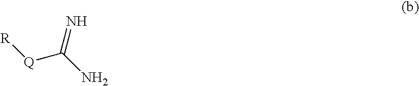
N=C(N)[Q][R]
